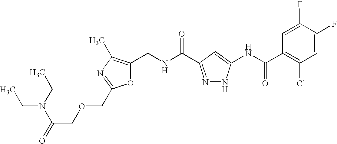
C1(CNC(=O)C2=NNC(NC(C3=C(Cl)C=C(F)C(F)=C3)=O)=C2)=C(C)N=C(COCC(N(CC)CC)=O)O1
